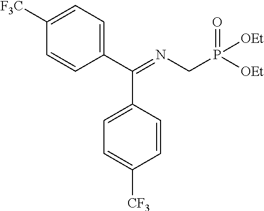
C1([F3C])=CC=C(C(C2=CC=C([CF3])C=C2)=NCP(=O)([OEt])[OEt])C=C1
